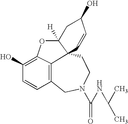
C1N(C(NC(C)C)=O)CCC23C([H])(OC4=C(O)C=CC1=C42)CC(O)C=C3
